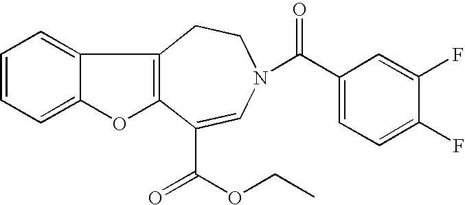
C1=CC=C2C(=C1)C1=C(O2)C(C(=O)OCC)=CN(C(C2=CC=C(F)C(F)=C2)=O)CC1
